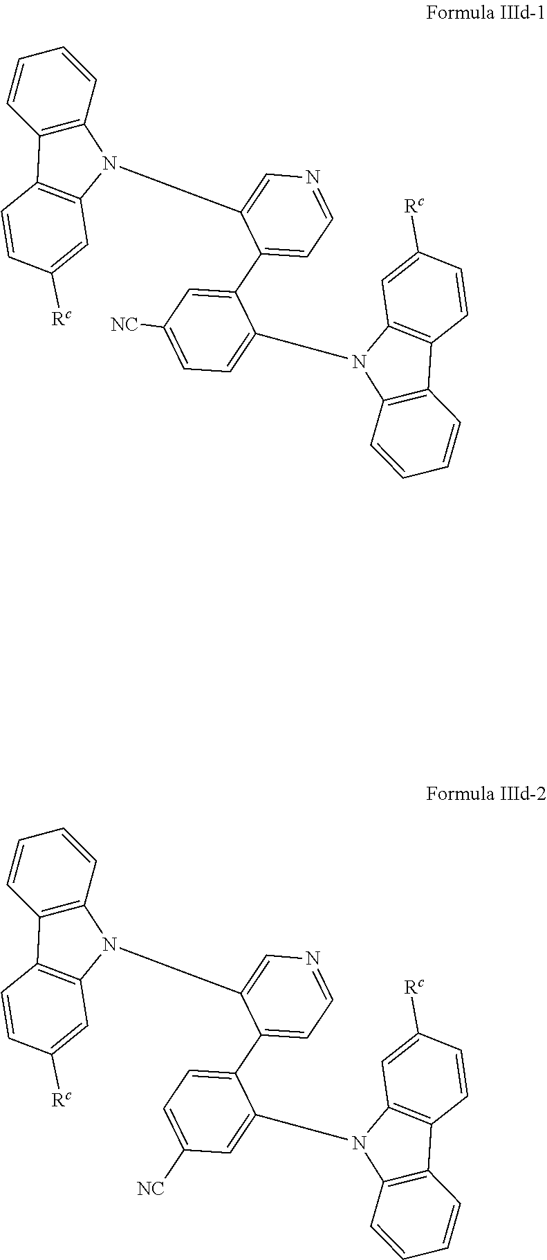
C12=C(C=CC=C1)N(C1=CN=CC=C1C1=CC([NC])=CC=C1N1C3=C(C4=C1C=C([Rc])C=C4)C=CC=C3)C1=C2C=CC([Rc])=C1.C12=C(C=CC=C1)N(C1=CN=CC=C1C1=CC=C([NC])C=C1N1C3=C(C4=C1C=C([Rc])C=C4)C=CC=C3)C1=C2C=CC([Rc])=C1
